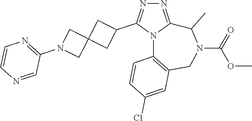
N1=C2N(C(C3CC4(C3)CN(C3=NC=CN=C3)C4)=N1)C1=C(CN(C(OC)=O)C2C)C=C(Cl)C=C1
